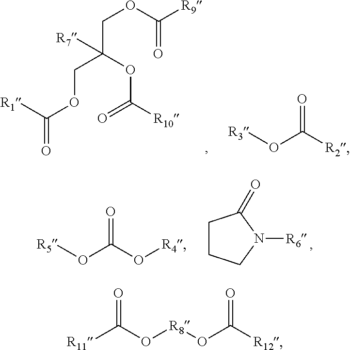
[R5]OC(O[R4])=O.C1CCN([R6])C1=O.[R1]C(OCC(COC([R9])=O)(OC([R10])=O)[R7])=O.[R3]OC([R2])=O.C(O[R8]OC([R12])=O)([R11])=O
